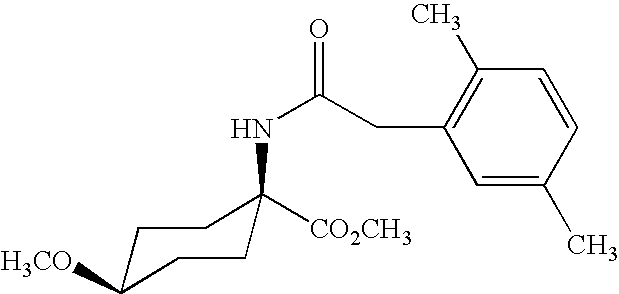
N(C1([CO2CH3])CCC([H3CO])CC1)C(CC1=C(C)C=CC(C)=C1)=O
